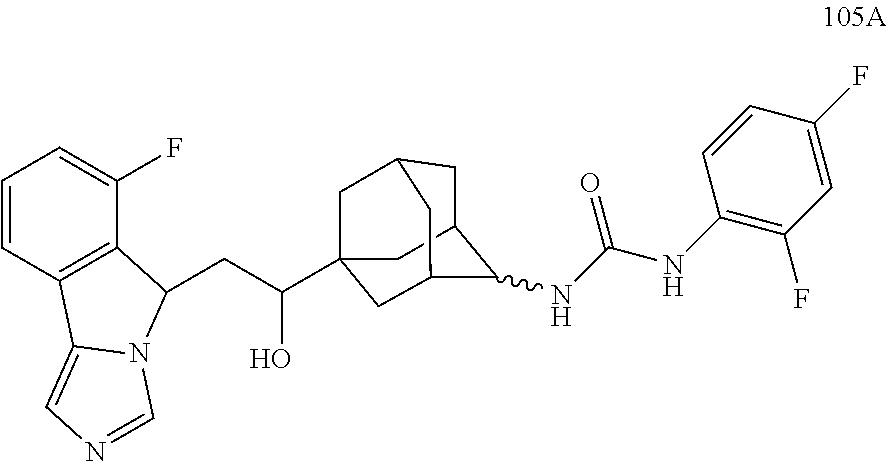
C(C(C12CC3CC(C(NC(NC4=C(F)C=C(F)C=C4)=O)C(C1)C3)C2)O)C1C2=C(C=CC=C2F)C2=CN=CN21
